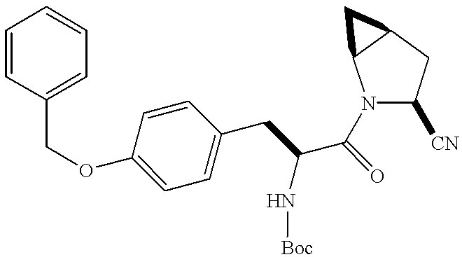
C1(COC2=CC=C(CC(N[Boc])C(=O)N3C([CN])CC4C3C4)C=C2)=CC=CC=C1
